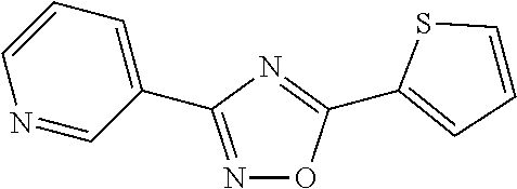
N1=C(C2=CC=CN=C2)N=C(C2=CC=CS2)O1
